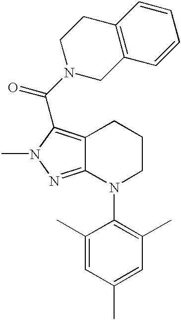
C12=C(C(N3CC4=C(CC3)C=CC=C4)=O)N(C)N=C1N(C1=C(C)C=C(C)C=C1C)CCC2
